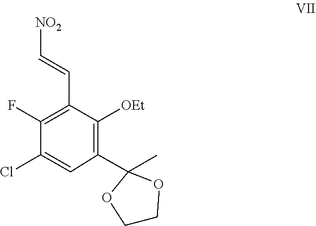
C1([OEt])=C2(CC23(C)OCCO3)C=C(Cl)C(F)=C1C=C[NO2]
